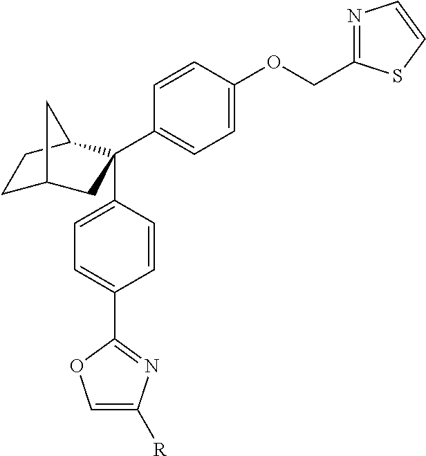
C1C2CC(C3=CC=C(OCC4=NC=CS4)C=C3)(C3=CC=C(C4=NC([R])=CO4)C=C3)C(C1)C2
